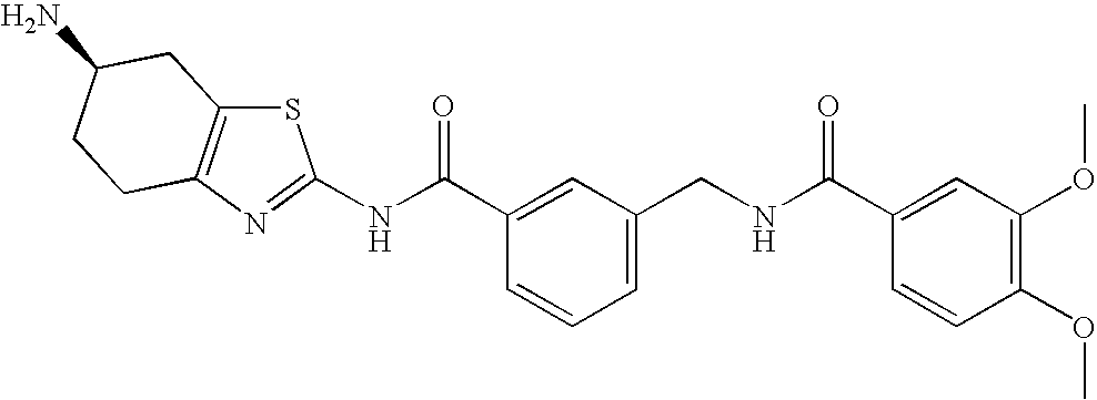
N(C(C1=CC(CNC(C2=CC(OC)=C(OC)C=C2)=O)=CC=C1)=O)C1=NC2=C(S1)CC(N)CC2
